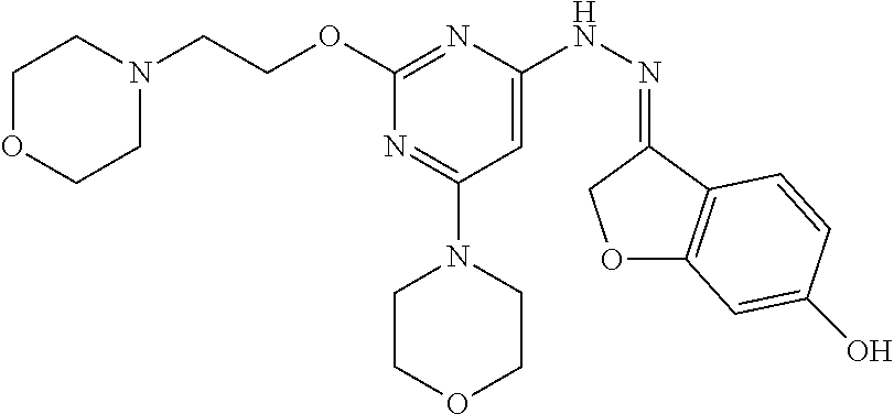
O(C1=NC(NN=C2COC3=C2C=CC(O)=C3)=CC(N2CCOCC2)=N1)CCN1CCOCC1
